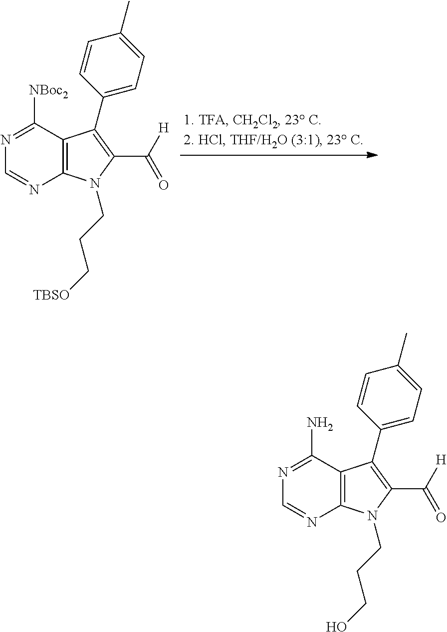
N1=C(N)C2=C(N=C1)N(CCCO)C(C([H])=O)=C2C1=CC=C(C)C=C1.N1=C([NBoc2])C2=C(N=C1)N(CCC[TBSO])C(C([H])=O)=C2C1=CC=C(C)C=C1
